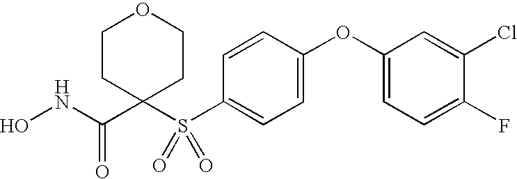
N(C(=O)C1(S(C2=CC=C(OC3=CC=C(F)C(Cl)=C3)C=C2)(=O)=O)CCOCC1)O
